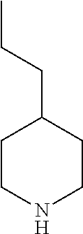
C1CNCCC1CCC
